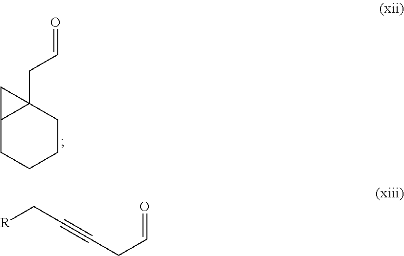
C12CCCCC1(CC=O)C2.O=CCC#CC[R]
